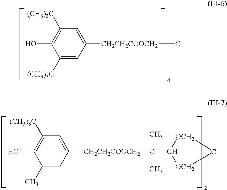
C1([CH2CH2COOCH2]C)=CC([(CH3)3C])=C(O)C([(CH3)3C])=C1.C1([CH2CH2COOCH2]C(C)(C)C2[OCH2]C[OCH2]2)=CC([(CH3)3C])=C(O)C(C)=C1
